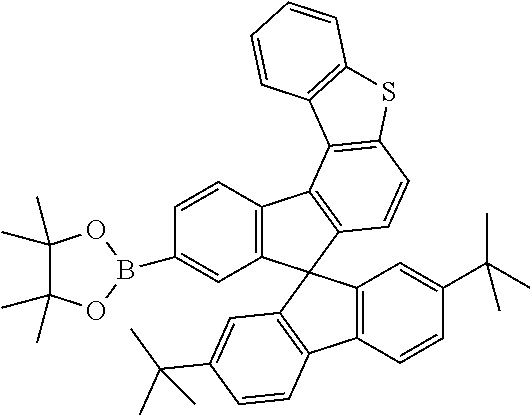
C12=C(C3(C4=C1C1=C(C=C4)SC4=C1C=CC=C4)C1=C(C4=C3C=C(C(C)(C)C)C=C4)C=CC(C(C)(C)C)=C1)C=C(B1OC(C)(C)C(C)(C)O1)C=C2
